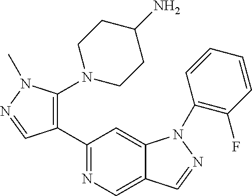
C1(C2=C(N3CCC(N)CC3)N(C)N=C2)=NC=C2C(=C1)N(C1=C(F)C=CC=C1)N=C2
